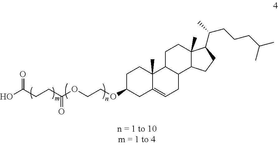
C1C(OCCOC(CCC(O)=O)=O)CC2=CCC3C(C2(C)C1)CCC1(C)C3CCC1C(C)CCCC(C)C
